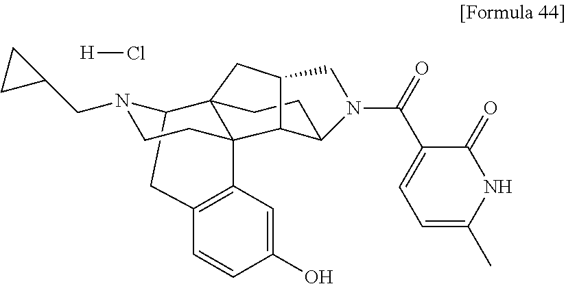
C1C2N(CC3CC3)CCC3(C4=C1C=CC(O)=C4)C21CC2C3C(CC1)N(C(=O)C1=CC=C(C)NC1=O)C2.[H]Cl
